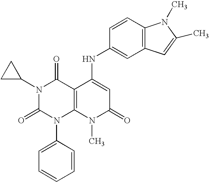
N1(C2CC2)C(=O)N(C2=CC=CC=C2)C2=C(C1=O)C(NC1=CC3=C(C=C1)N(C)C(C)=C3)=CC(=O)N2C
